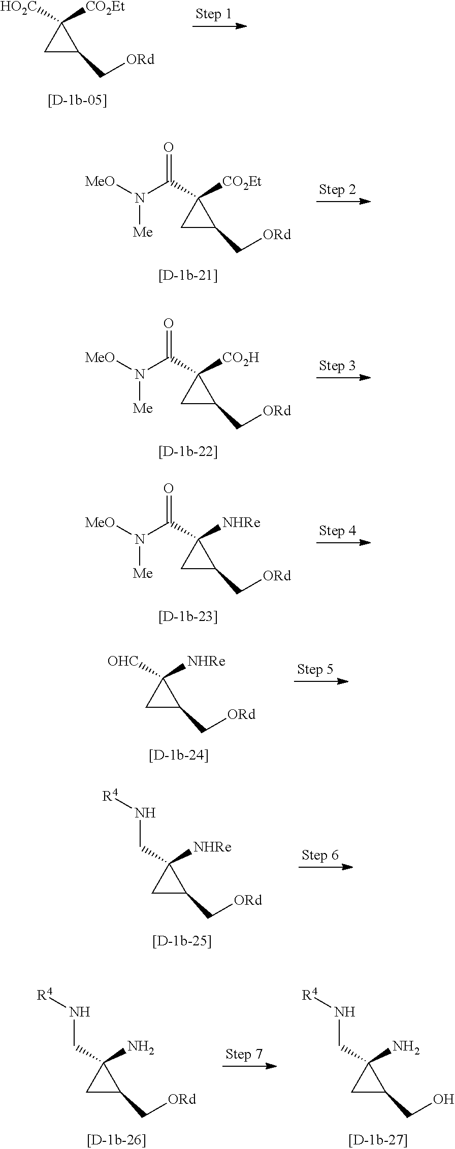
C1C(C[ORd])C1([CO2Et])[HO2C].C1C(C[ORd])C1([CO2Et])C(N([MeO])[Me])=O.C1C(C[ORd])C1([CO2H])C(N([MeO])[Me])=O.C1C(C[ORd])C1([NHRe])C(N([MeO])[Me])=O.C1C(C[ORd])C1([NHRe])[OHC].C1C(C[ORd])C1([NHRe])CN[R4].C1C(C[ORd])C1(N)CN[R4].C1C(CO)C1(N)CN[R4]
